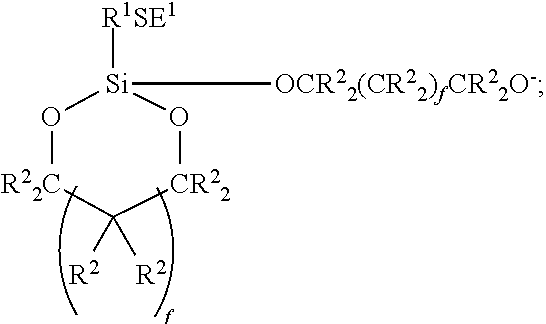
O1[R22C]C([R2])([R2])[CR22]O[Si]1([R1SE1])[OCR22(CR22)fCR22O-]
